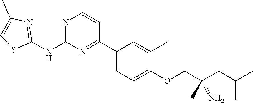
N1=C(NC2=NC(C)=CS2)N=C(C2=CC=C(OCC(CC(C)C)(N)C)C(C)=C2)C=C1
